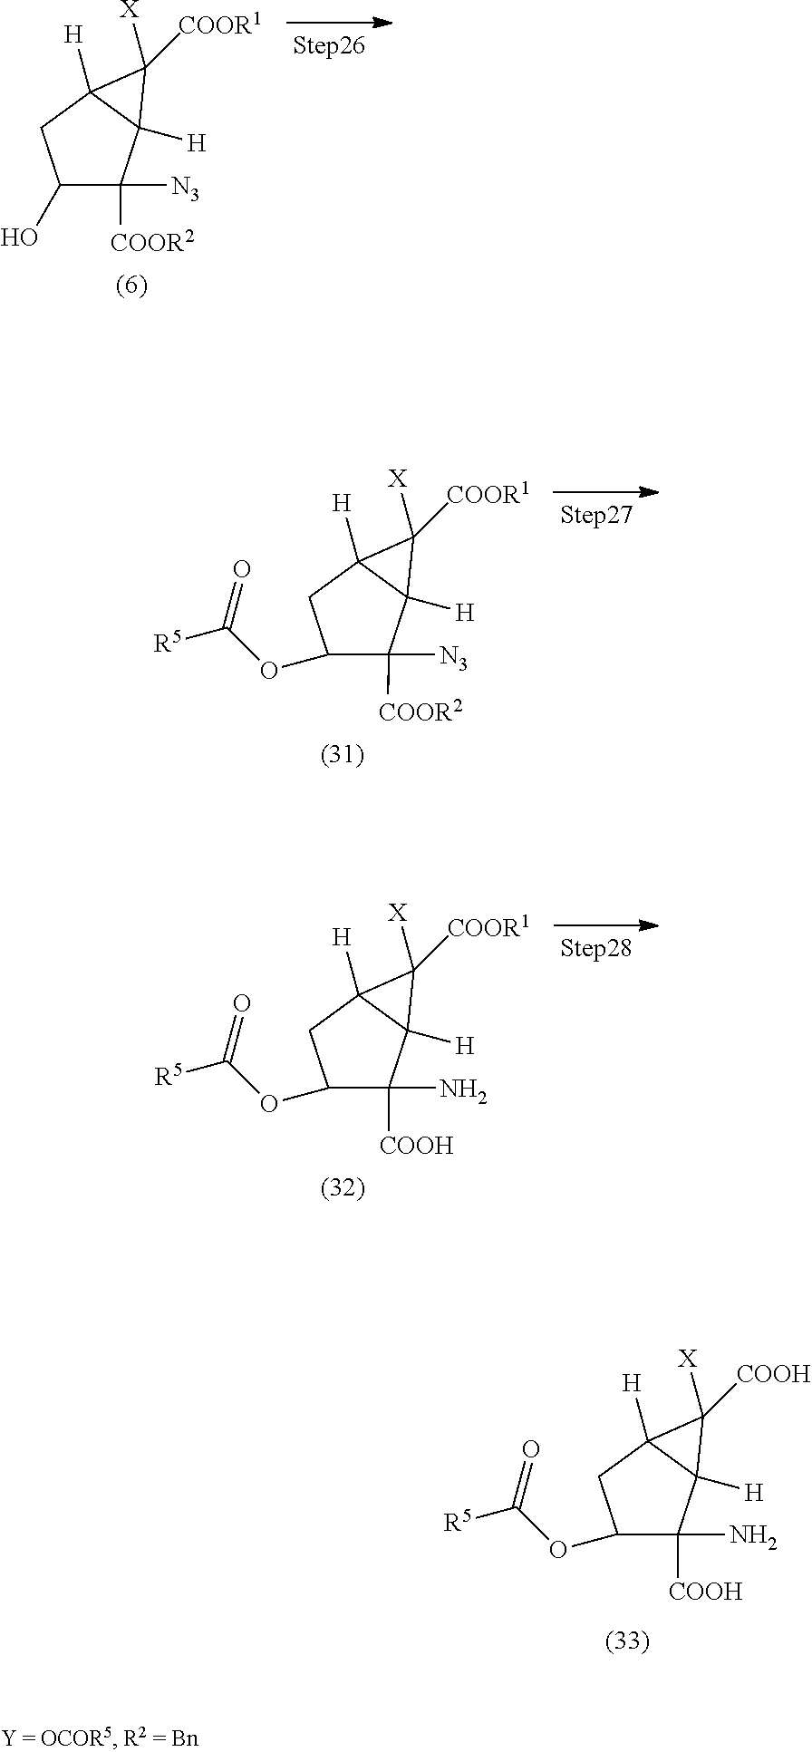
C1(O)C([COOR2])([N3])C2([H])C([H])(C1)C2([COOR1])[X].C1(OC(=O)[R5])C([COOR2])([N3])C2([H])C([H])(C1)C2([COOR1])[X].C1(OC(=O)[R5])C([COOH])(N)C2([H])C([H])(C1)C2([COOR1])[X].C1(OC([R5])=O)C([COOH])(N)C2([H])C([H])(C1)C2([COOH])[X]
